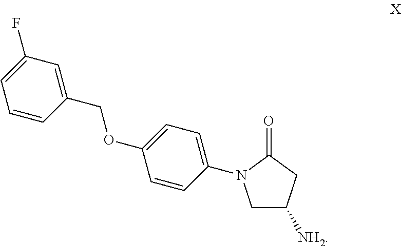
C1C([NH2])CC(=O)N1C1=CC=C(OCC2=CC(F)=CC=C2)C=C1
